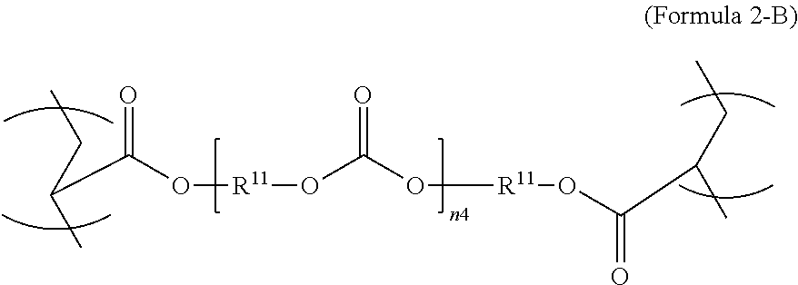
CCC(C)C(O[R11]OC(O[R11]OC(C(C)CC)=O)=O)=O
